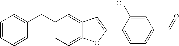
C1(C2=CC3=CC(CC4=CC=CC=C4)=CC=C3O2)=CC=C(C=O)C=C1Cl
